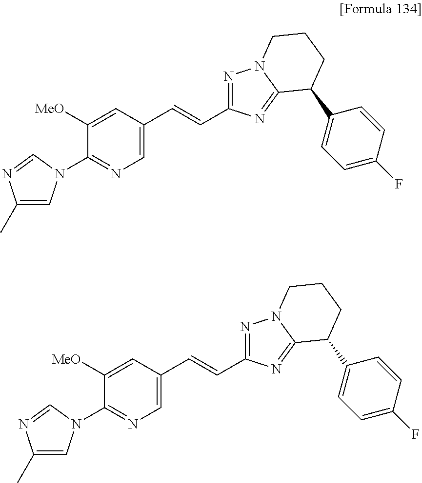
C1(C)=CN(C2=NC=C(C=CC3=NN4C(=N3)C(C3=CC=C(F)C=C3)CCC4)C=C2[MeO])C=N1.C1(C)=CN(C2=NC=C(C=CC3=NN4C(=N3)C(C3=CC=C(F)C=C3)CCC4)C=C2[MeO])C=N1
